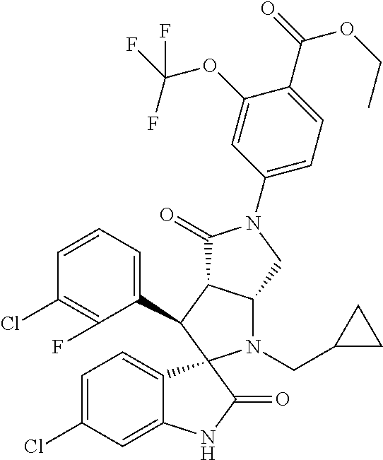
C1(C2C3C(N(CC4CC4)C24C2=CC=C(Cl)C=C2NC4=O)CN(C2=CC=C(C(=O)OCC)C(OC(F)(F)F)=C2)C3=O)=CC=CC(Cl)=C1F
